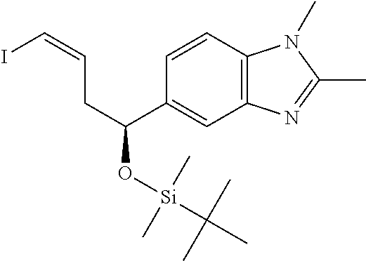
C12=C(C=C(C(CC=CI)O[Si](C(C)(C)C)(C)C)C=C1)N=C(C)N2C
